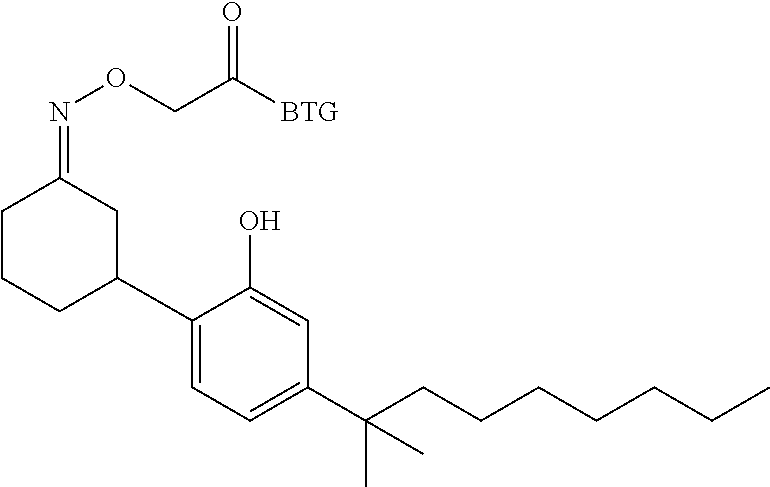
C1(C2CC(=NOCC([BTG])=O)CCC2)=CC=C(C(CCCCCCC)(C)C)C=C1O
